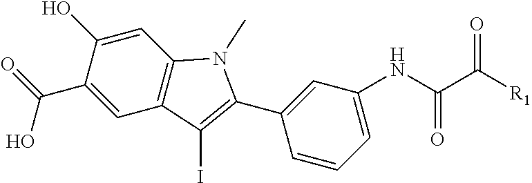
C1=C(O)C(C(=O)O)=CC2=C1N(C)C(C1=CC(NC(C([R1])=O)=O)=CC=C1)=C2I
